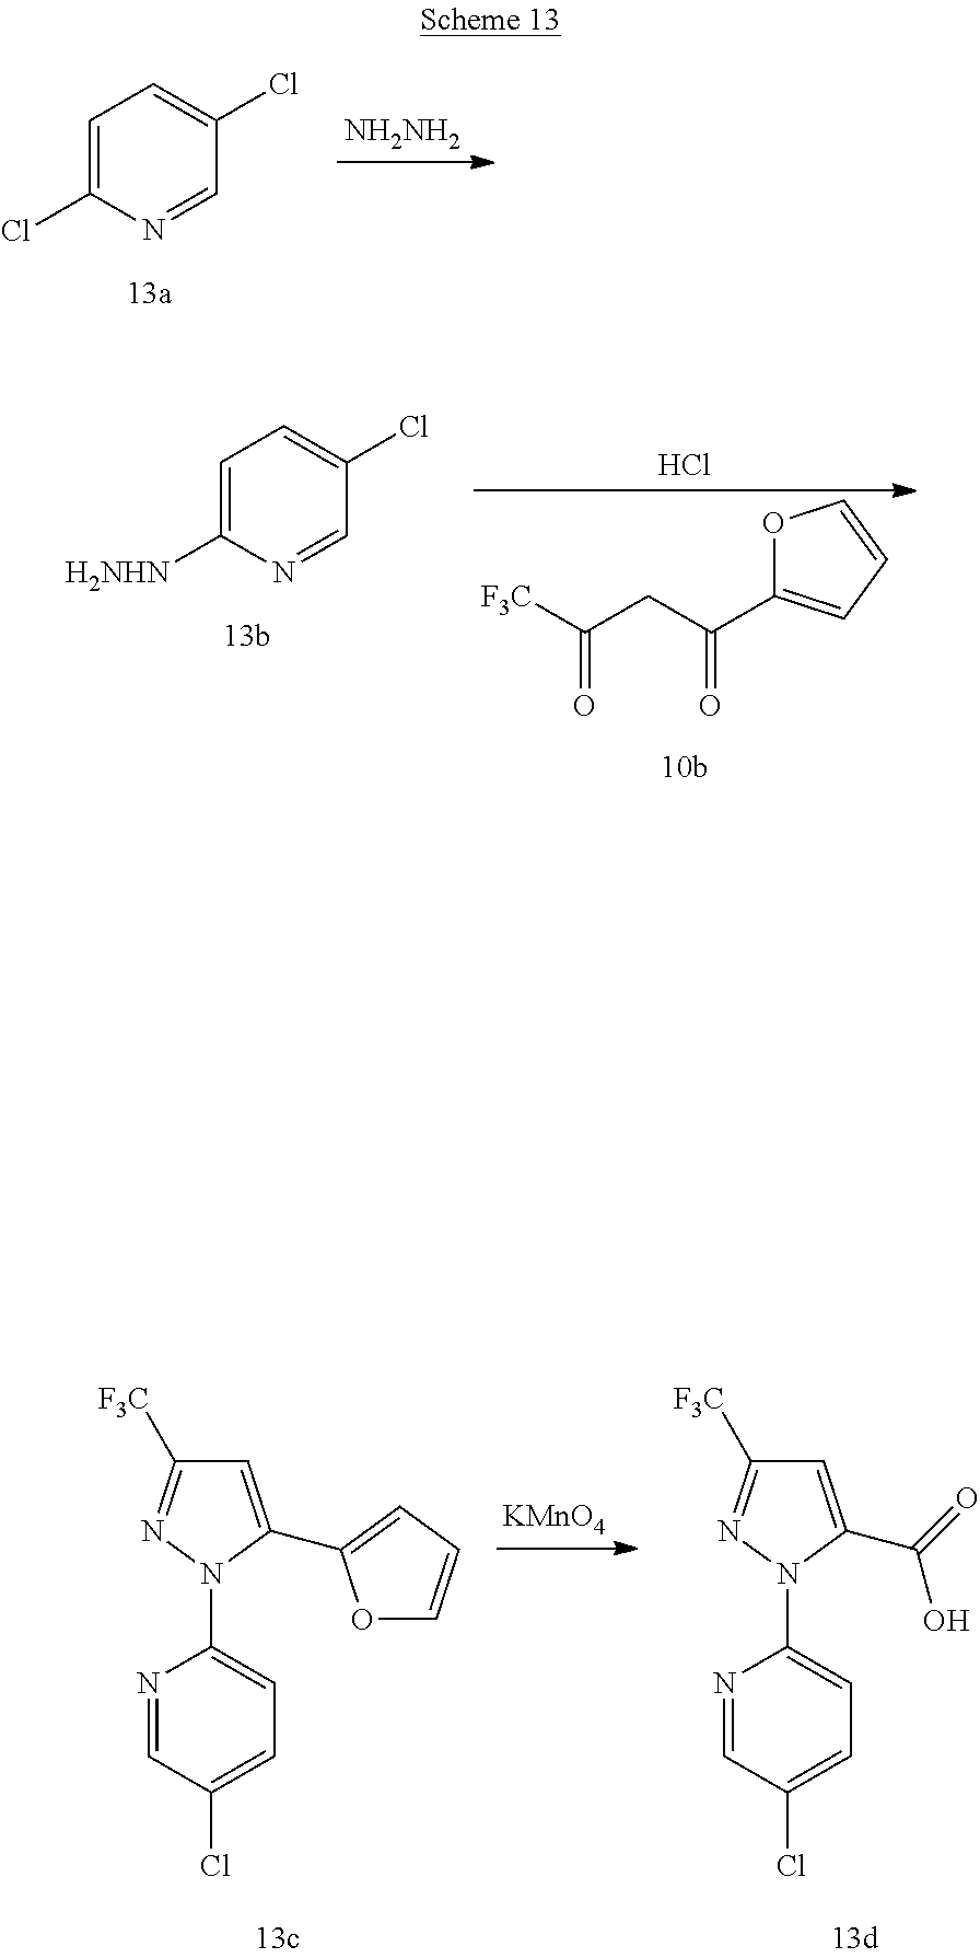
N1=CC(Cl)=CC=C1N1C(C2=CC=CO2)=CC([F3C])=N1.[KMnO4].N1=CC(Cl)=CC=C1N1C(C(O)=O)=CC([F3C])=N1.C1=C(Cl)N=CC(Cl)=C1.[NH2NH2].O1C(C(CC([F3C])=O)=O)=CC=C1.C1=C([H2NHN])N=CC(Cl)=C1.Cl
